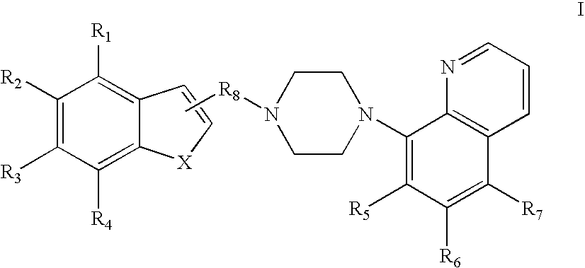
C1([R2])=C([R3])C([R4])=C2C(=C1[R1])C=C[X]2.C[R8]N1CCN(C2=C([R5])C([R6])=C([R7])C3=C2N=CC=C3)CC1
